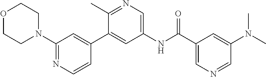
O1CCN(C2=NC=CC(C3=CC(NC(C4=CN=CC(N(C)C)=C4)=O)=CN=C3C)=C2)CC1
